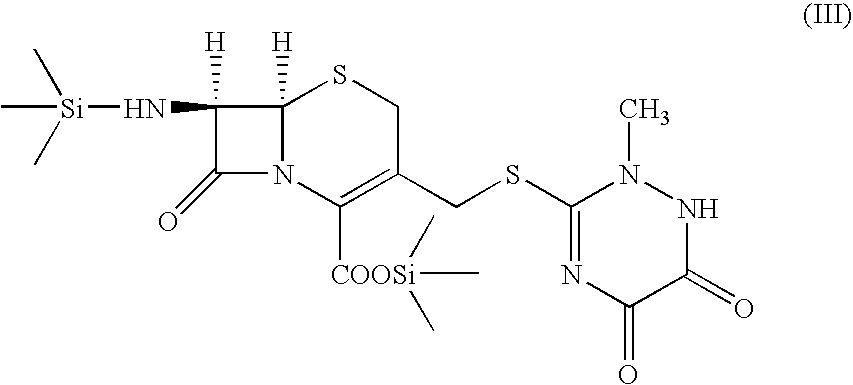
C12([H])N(C([COOSi](C)(C)C)=C(CSC3=NC(=O)C(=O)NN3C)CS1)C(=O)C2([H])N[Si](C)(C)C
